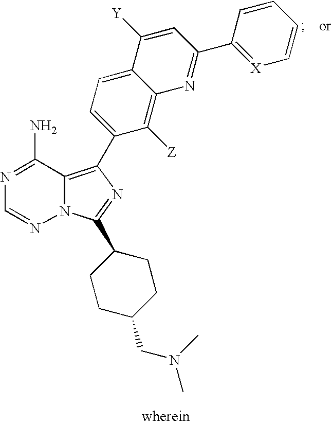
N1=C(N)C2=C(C3=CC=C4C(=C3[Z])N=C(C3=[X]C=CC=C3)C=C4[Y])N=C(C3CCC(CN(C)C)CC3)N2N=C1
